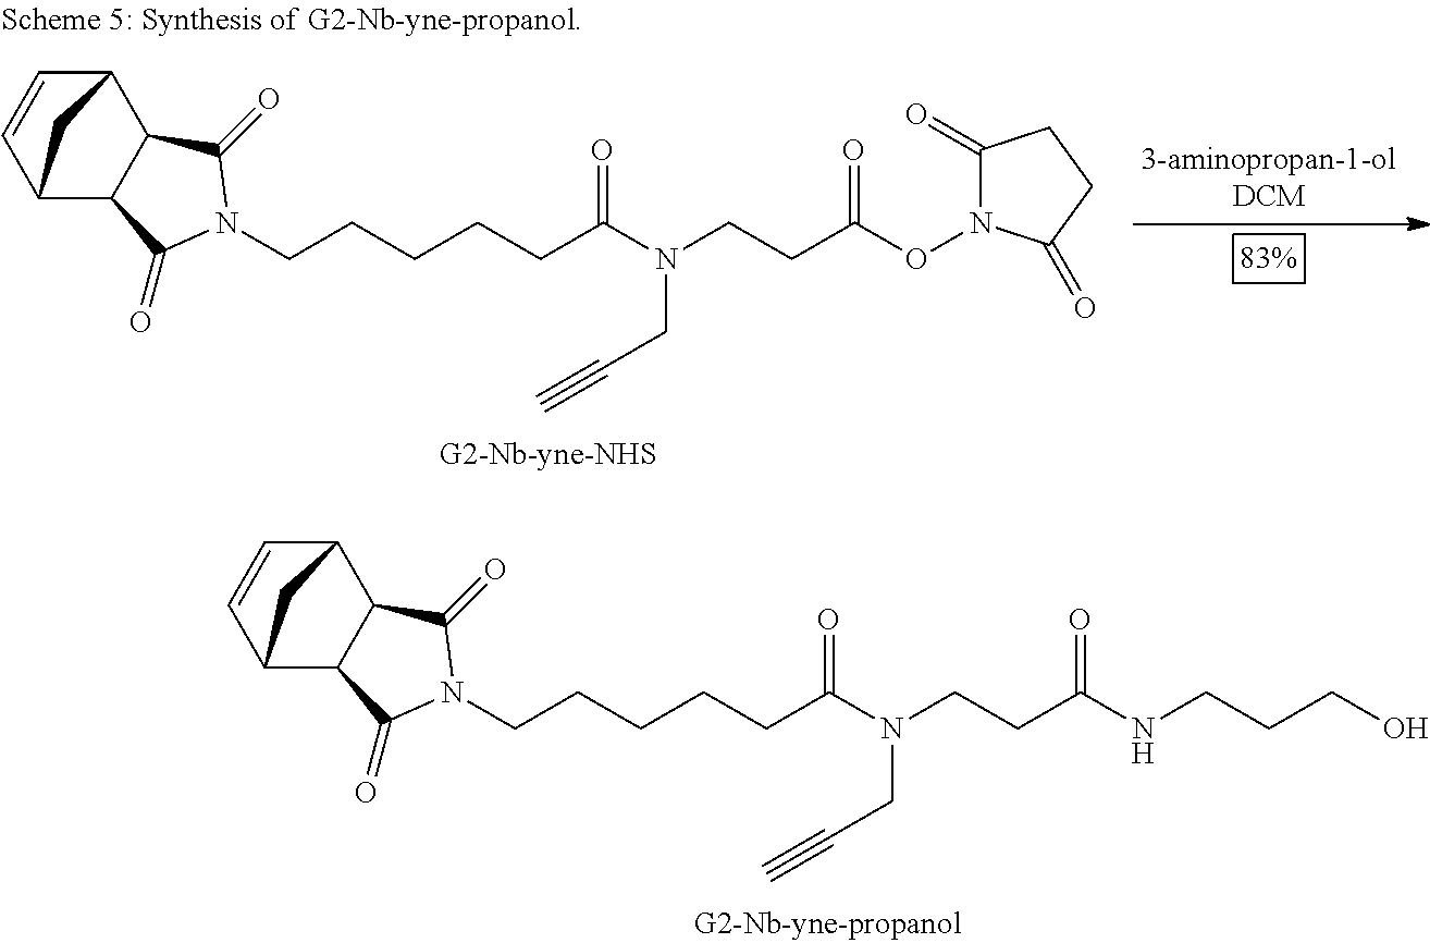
C12C=CC(C3C1C(=O)N(CCCCCC(N(CC#C)CCC(NCCCO)=O)=O)C3=O)C2.C12C=CC(C3C1C(=O)N(CCCCCC(N(CC#C)CCC(ON1C(=O)CCC1=O)=O)=O)C3=O)C2
